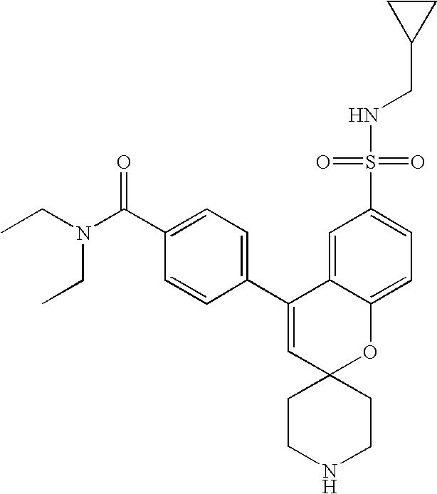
CCN(C(C1=CC=C(C2=CC3(OC4=CC=C(S(=O)(=O)NCC5CC5)C=C24)CCNCC3)C=C1)=O)CC
